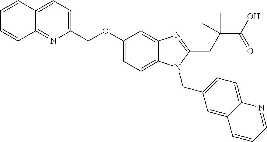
C1=CC2=CC=C(COC3=CC=C4C(=C3)N=C(CC(C(O)=O)(C)C)N4CC3=CC=C4C(=C3)C=CC=N4)N=C2C=C1
